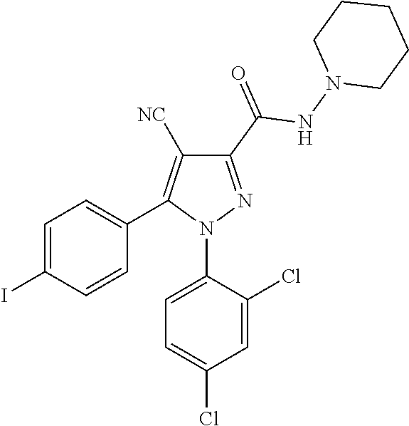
C1=C(I)C=CC(C2=C([NC])C(C(=O)NN3CCCCC3)=NN2C2=CC=C(Cl)C=C2Cl)=C1
